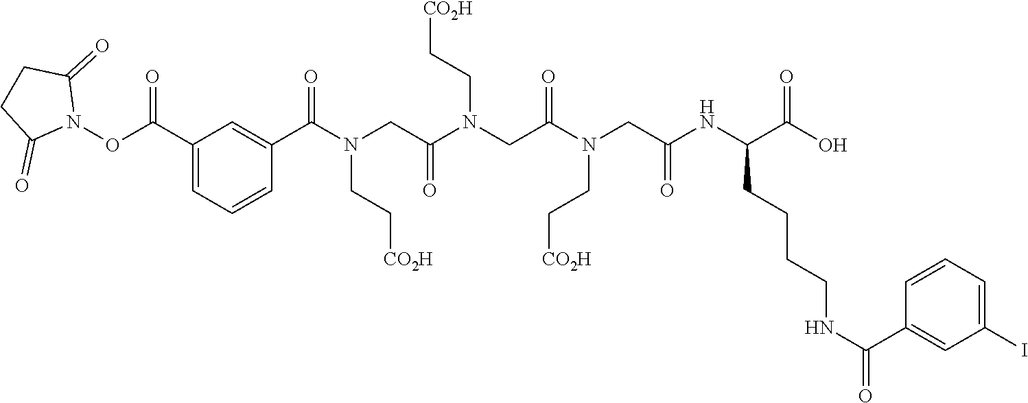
N(CC[CO2H])(CC(NC(CCCCNC(C1=CC(I)=CC=C1)=O)C(=O)O)=O)C(CN(CC[CO2H])C(CN(CC[CO2H])C(C1=CC(C(ON2C(=O)CCC2=O)=O)=CC=C1)=O)=O)=O
